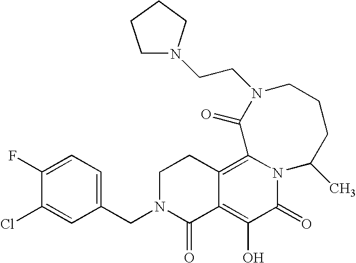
C1(CN2C(=O)C3=C(O)C(=O)N4C(=C3CC2)C(=O)N(CCN2CCCC2)CCCC4C)=CC=C(F)C(Cl)=C1
